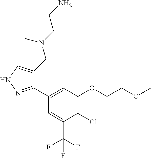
C1(C2=CC(OCCOC)=C(Cl)C(C(F)(F)F)=C2)=NNC=C1CN(CCN)C
